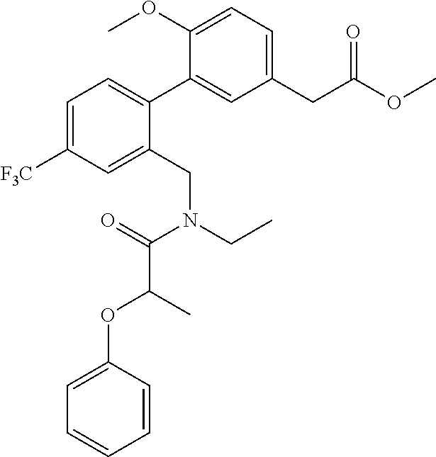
C1(CC(OC)=O)=CC=C(OC)C(C2=CC=C([F3C])C=C2CN(CC)C(=O)C(OC2=CC=CC=C2)C)=C1
